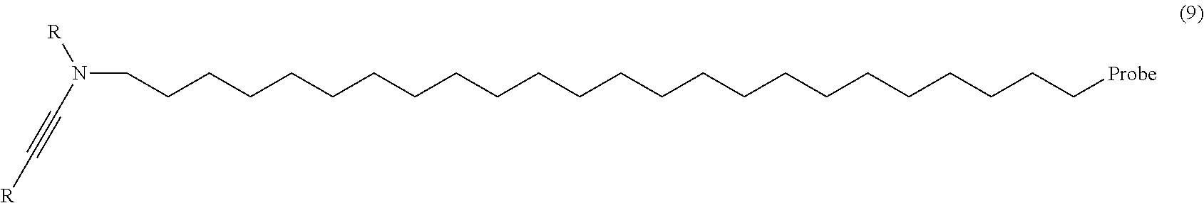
N(CCCCCCCCCCCCCCCCCCCCCCCC[Probe])([R])C#C[R]
